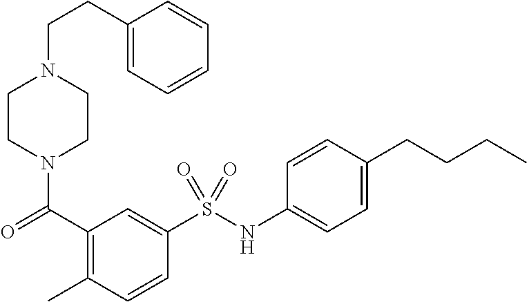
C1CN(C(=O)C2=C(C)C=CC(S(NC3=CC=C(CCCC)C=C3)(=O)=O)=C2)CCN1CCC1=CC=CC=C1
